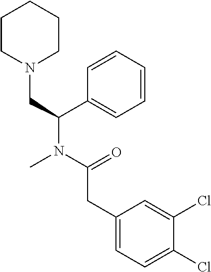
N1(CC(N(C(=O)CC2=CC=C(Cl)C(Cl)=C2)C)C2=CC=CC=C2)CCCCC1
